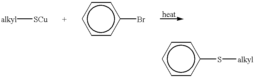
[alkyl][SCu].c1cc(Br)ccc1.c1cc(S[alkyl])ccc1
